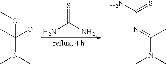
NC(N)=S.O(C(N(C)C)(C)OC)C.C(N(C)C)(=NC(N)=S)C
